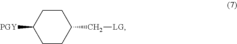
C1CC([PGY])CCC1C[LG]
